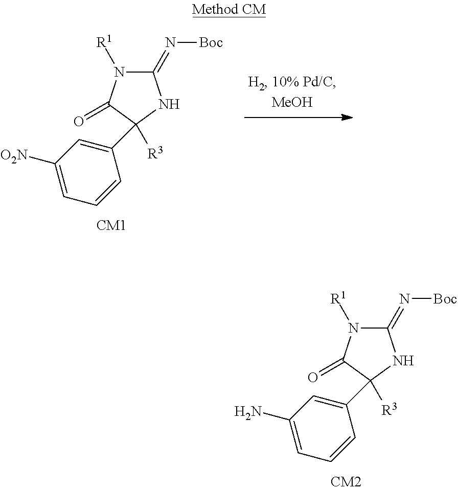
C1(=N[Boc])N([R1])C(=O)C(C2=CC(N)=CC=C2)([R3])N1.C1(=N[Boc])N([R1])C(=O)C(C2=CC([O2N])=CC=C2)([R3])N1
